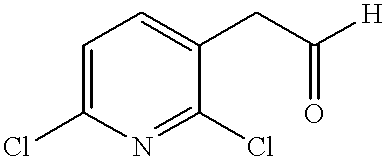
C1=C(Cl)N=C(Cl)C(CC([H])=O)=C1
